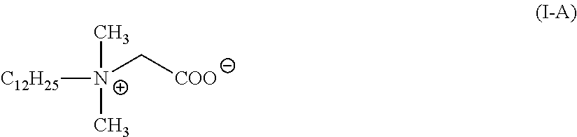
[N+](C[COO])(C)(C)[C12H25]
